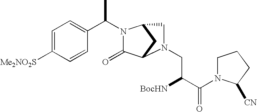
C1=C([Me2NO2S])C=CC(C(C)N2C(=O)C3CC2CN3CC([BocHN])C(=O)N2CCCC2[CN])=C1
